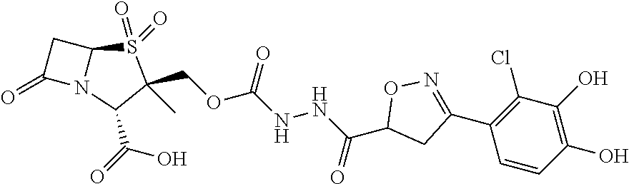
C1C(=O)N2C1S(=O)(=O)C(COC(NNC(=O)C1CC(C3=C(Cl)C(O)=C(O)C=C3)=NO1)=O)(C)C2C(=O)O
